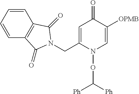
C1=C(CN2C(=O)C3=C(C=CC=C3)C2=O)N(OC([Ph])[Ph])C=C([OPMB])C1=O
